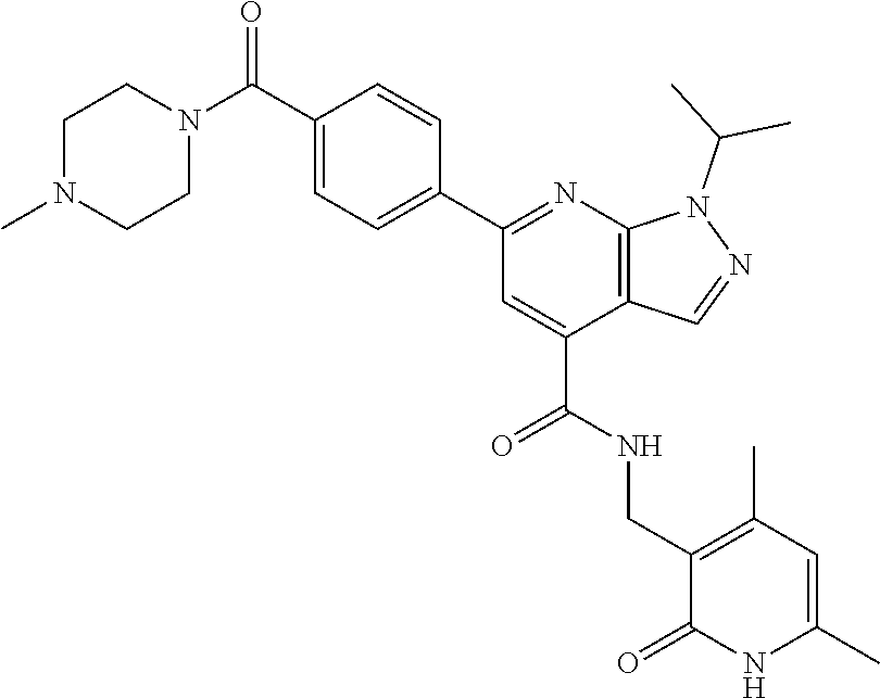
N1(C)CCN(C(=O)C2=CC=C(C3=NC4=C(C(C(=O)NCC5=C(C)C=C(C)NC5=O)=C3)C=NN4C(C)C)C=C2)CC1
